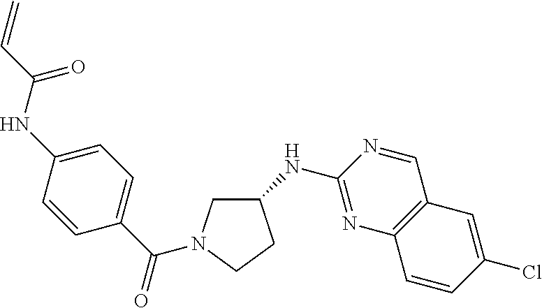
C1(NC2=NC3=C(C=N2)C=C(Cl)C=C3)CN(C(C2=CC=C(NC(=O)C=C)C=C2)=O)CC1
